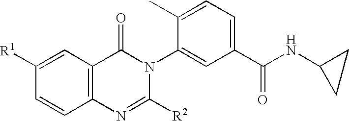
C1([R1])=CC2=C(C=C1)N=C([R2])N(C1=CC(C(NC3CC3)=O)=CC=C1C)C2=O
